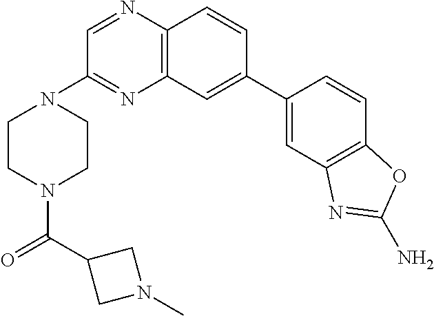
C12=C(C=C(C3=CC4=C(C=C3)OC(N)=N4)C=C1)N=C(N1CCN(C(=O)C3CN(C)C3)CC1)C=N2
